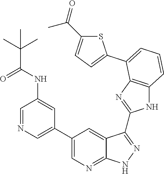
C1=NC=C(C2=CN=C3C(=C2)C(C2=NC4=C(N2)C=CC=C4C2=CC=C(C(=O)C)S2)=NN3)C=C1NC(C(C)(C)C)=O
